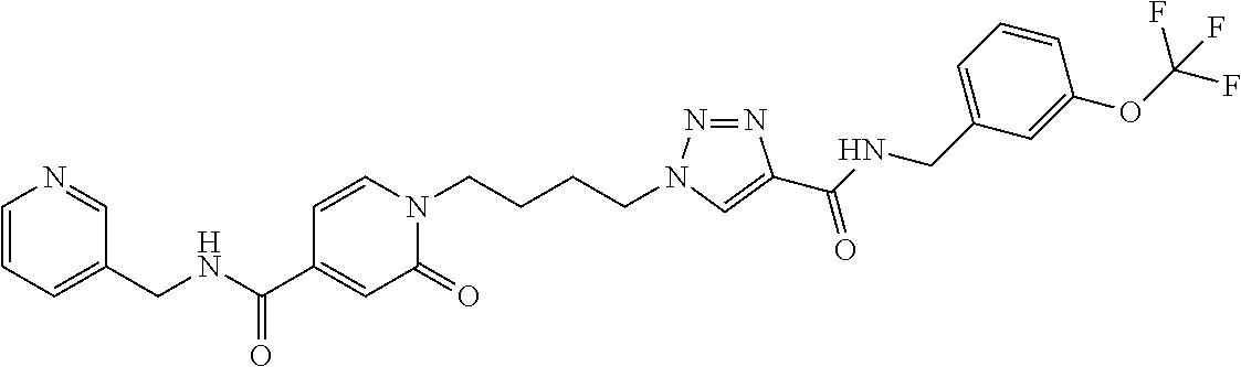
N(C(C1=CC(=O)N(CCCCN2N=NC(C(NCC3=CC=CC(OC(F)(F)F)=C3)=O)=C2)C=C1)=O)CC1=CC=CN=C1
